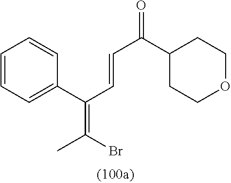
C1=CC=C(C(=C(C)Br)C=CC(=O)C2CCOCC2)C=C1
